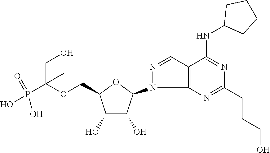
C1(O)C(O)C(N2N=CC3=C2N=C(CCCO)N=C3NC2CCCC2)OC1COC(P(O)(=O)O)(CO)C
